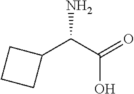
NC(C(=O)O)C1CCC1
